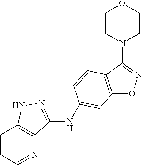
C12=C(C(N3CCOCC3)=NO1)C=CC(NC1=NNC3=C1N=CC=C3)=C2
